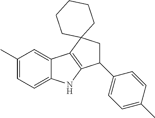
C1(C)=CC=C2C(=C1)C1=C(N2)C(C2=CC=C(C)C=C2)CC12CCCCC2
